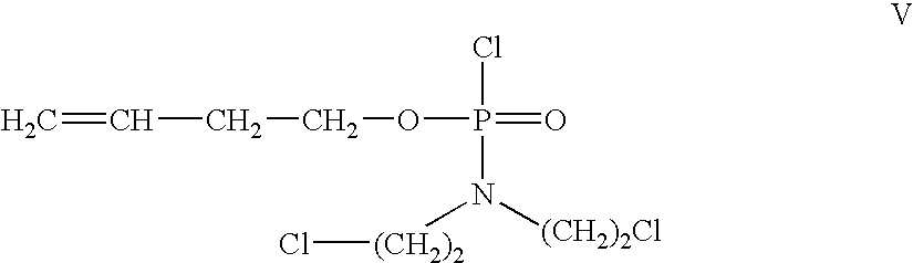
C=CCCOP(=O)(Cl)N([(CH2)2Cl])[(CH2)2]Cl
